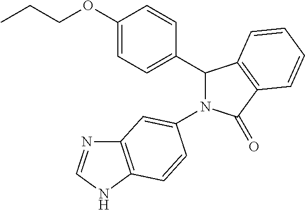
C1(C2=CC=C(OCCC)C=C2)N(C2=CC3=C(NC=N3)C=C2)C(=O)C2=C1C=CC=C2
